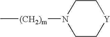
C1C[Y]CCN1[(CH2)m]C
